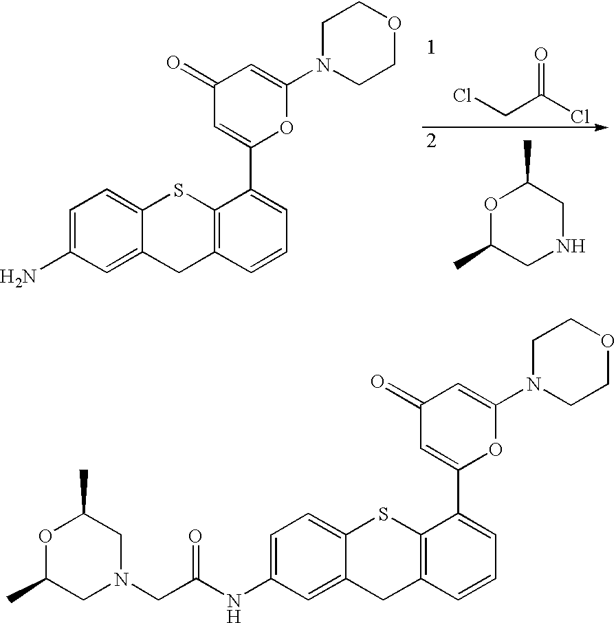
C1=C(N)C=C2C(=C1)SC1=C(C2)C=CC=C1C1=CC(=O)C=C(N2CCOCC2)O1.ClCC(Cl)=O.O1C(C)CNCC1C.O1C(C)CN(CC(NC2=CC=C3C(=C2)CC2=C(S3)C(C3=CC(=O)C=C(N4CCOCC4)O3)=CC=C2)=O)CC1C
